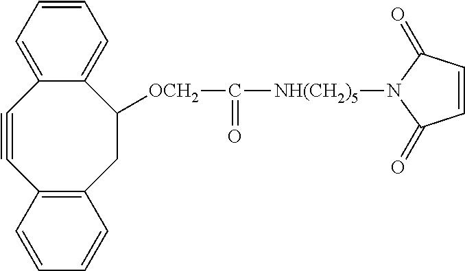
C12=C(CC([OCH2]C(=O)[NH(CH2)5]N3C(=O)C=CC3=O)C3=CC=CC=C3C#C1)C=CC=C2
